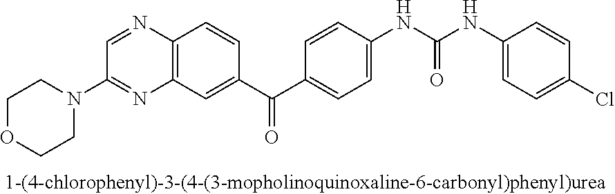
C1OCCN(C2=NC3=C(N=C2)C=CC(C(C2=CC=C(NC(NC4=CC=C(Cl)C=C4)=O)C=C2)=O)=C3)C1
